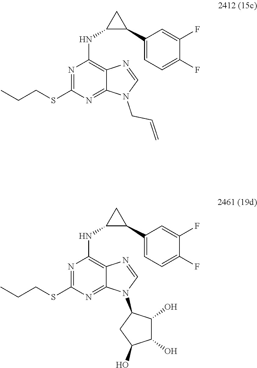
N1(CC=C)C=NC2=C(NC3C(C4=CC=C(F)C(F)=C4)C3)N=C(SCCC)N=C12.C1=NC2=C(NC3C(C4=CC=C(F)C(F)=C4)C3)N=C(SCCC)N=C2N1C1CC(O)C(O)C1O
